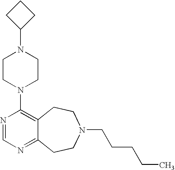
C1CC(N2CCN(C3=C4C(=NC=N3)CCN(CCCCC)CC4)CC2)C1
